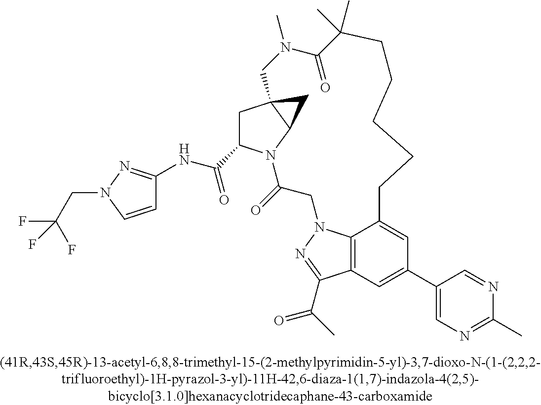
C1(C(=O)NC2=NN(CC(F)(F)F)C=C2)CC23C(N1C(=O)CN1C4=C(C(C(C)=O)=N1)C=C(C1=CN=C(C)N=C1)C=C4CCCCCC(C)(C)C(=O)N(C)C2)C3
